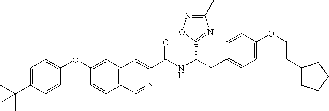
C1=C(C(C)(C)C)C=CC(OC2=CC3=C(C=C2)C=NC(C(NC(CC2=CC=C(OCCC4CCCC4)C=C2)C2=NC(C)=NO2)=O)=C3)=C1
